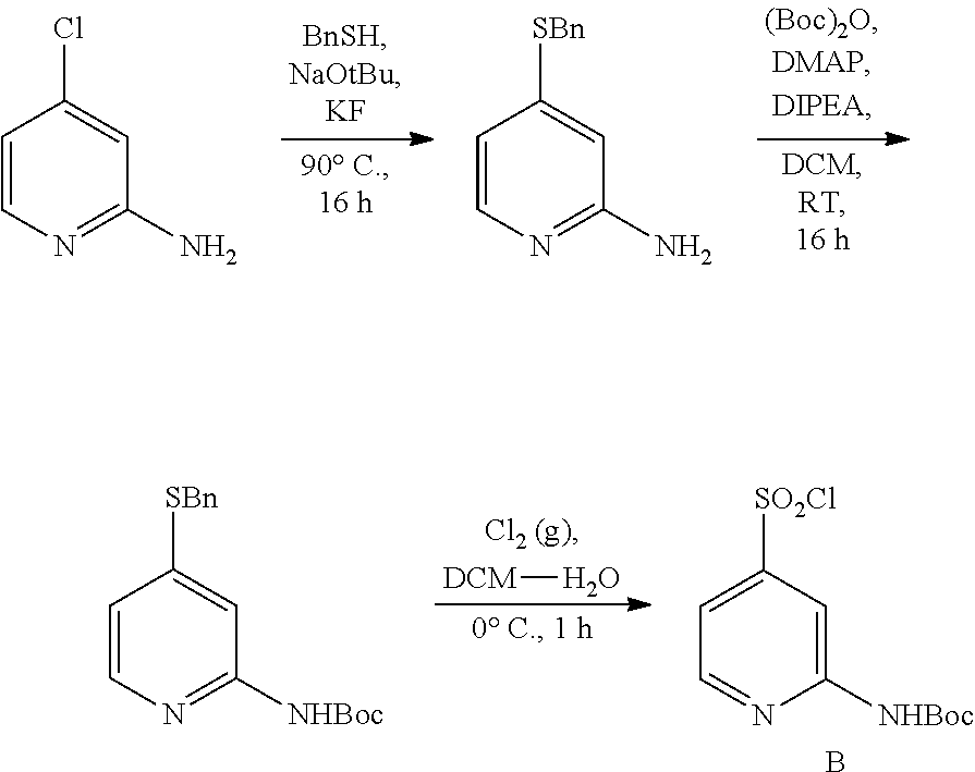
C1=CN=C(N)C=C1Cl.C1=CN=C(N)C=C1[SBn].C1=C([SO2Cl])C=C([NHBoc])N=C1.B.[DCM]O.C1=CN=C([NHBoc])C=C1[SBn]
